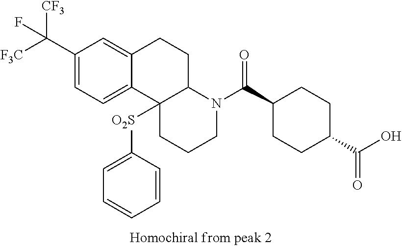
C(C1=CC=C2C(=C1)CCC1C2([O2S]C2=CC=CC=C2)CCCN1C(C1CCC(C(O)=O)CC1)=O)([F3C])([CF3])F
